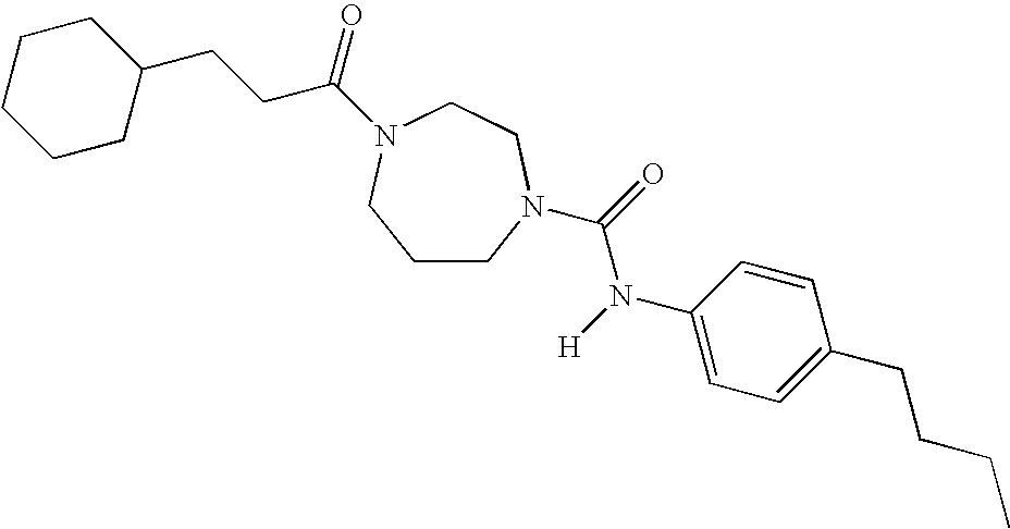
C1CN(C(=O)N([H])C2=CC=C(CCCC)C=C2)CCN(C(=O)CCC2CCCCC2)C1
